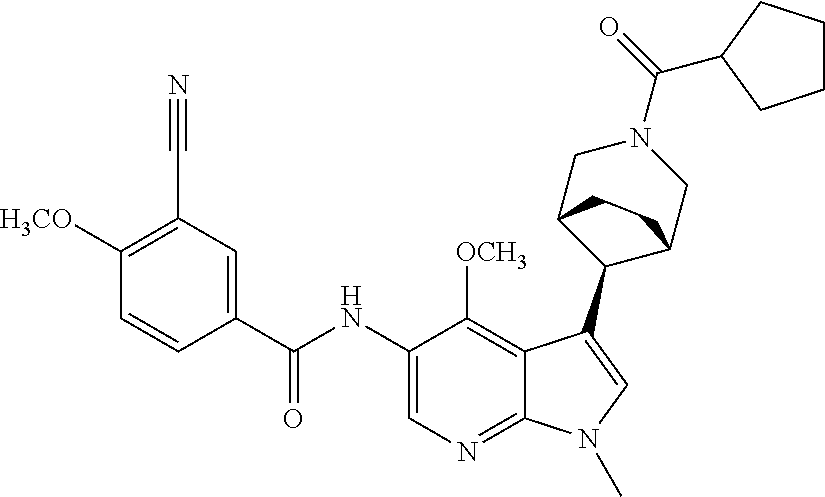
C1([H3CO])=C(C#N)C=C(C(NC2=CN=C3C(=C2[OCH3])C(C2C4CN(C(=O)C5CCCC5)CC2CC4)=CN3C)=O)C=C1
